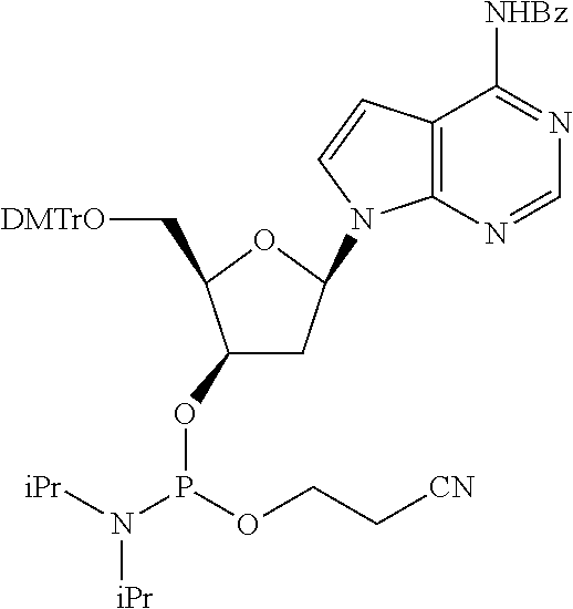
C1(OP(N([iPr])[iPr])OCC[CN])CC(N2C3=C(C=C2)C([NHBz])=NC=N3)OC1C[DMTrO]
